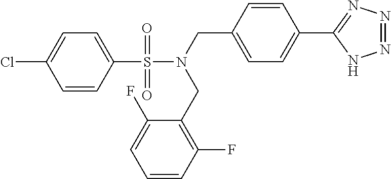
C1=CC(S(N(CC2=CC=C(C3=NN=NN3)C=C2)CC2=C(F)C=CC=C2F)(=O)=O)=CC=C1Cl
